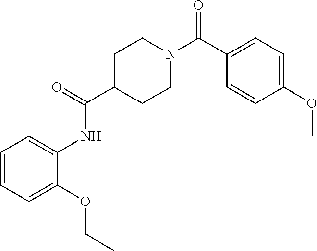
C1(C(N2CCC(C(=O)NC3=CC=CC=C3OCC)CC2)=O)=CC=C(OC)C=C1
